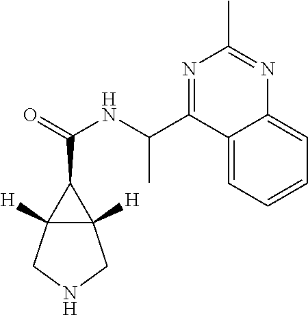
C12([H])C([H])(C1C(=O)NC(C1=NC(C)=NC3=CC=CC=C13)C)CNC2
